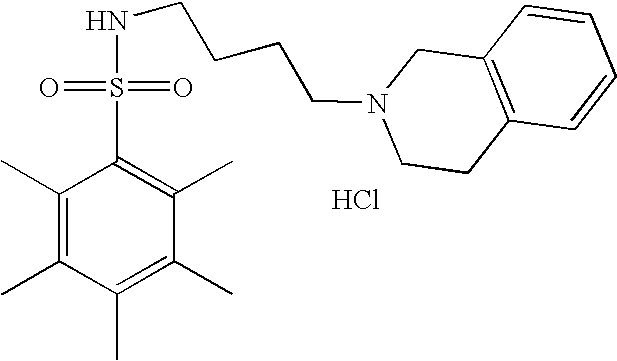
N(CCCCN1CCC2=C(C1)C=CC=C2)S(C1=C(C)C(C)=C(C)C(C)=C1C)(=O)=O.Cl
